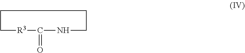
C1[R3]C(=O)NCCC1
